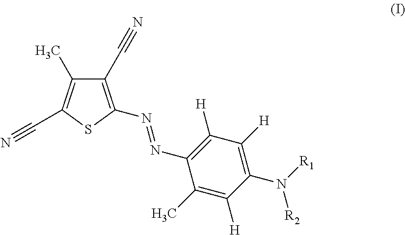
C1([H])=C(N=NC2=C(C#N)C(C)=C(C#N)S2)C(C)=C([H])C(N([R1])[R2])=C1[H]
